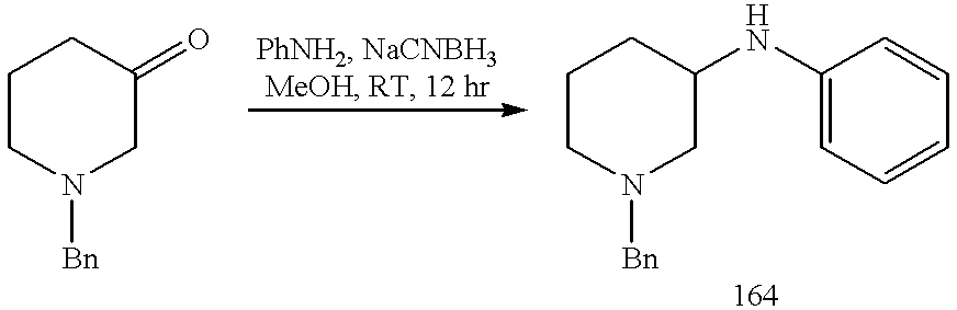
C1CN([Bn])CC(=O)C1.C1CN([Bn])CC(NC2=CC=CC=C2)C1
